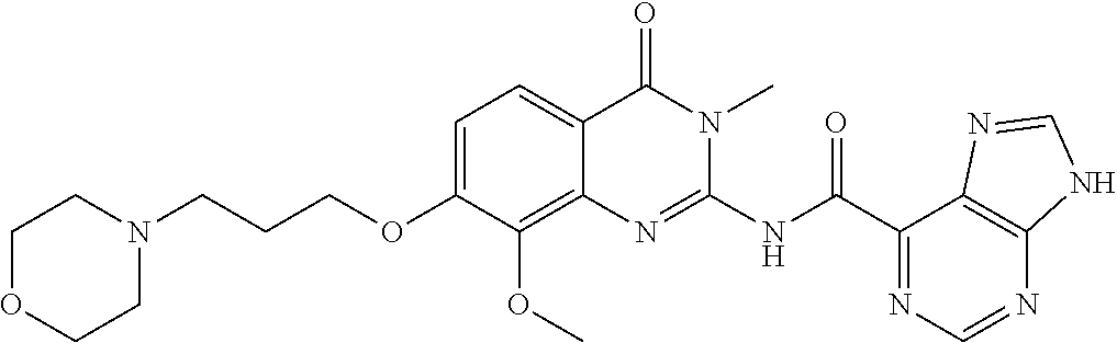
C1OCCN(CCCOC2=CC=C3C(=C2OC)N=C(NC(=O)C2=NC=NC4=C2N=CN4)N(C)C3=O)C1
